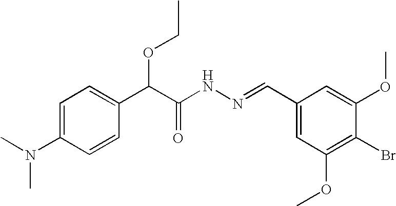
C1=C(N(C)C)C=CC(C(C(NN=CC2=CC(OC)=C(Br)C(OC)=C2)=O)OCC)=C1
